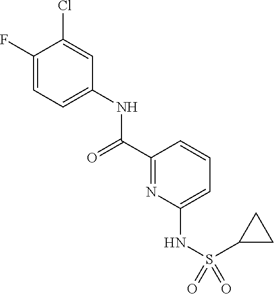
C1(F)=CC=C(NC(C2=NC(NS(=O)(=O)C3CC3)=CC=C2)=O)C=C1Cl
